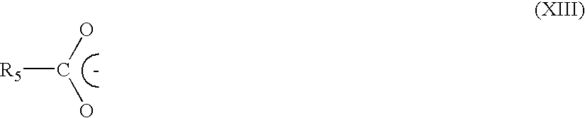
[R5]C(O)O
